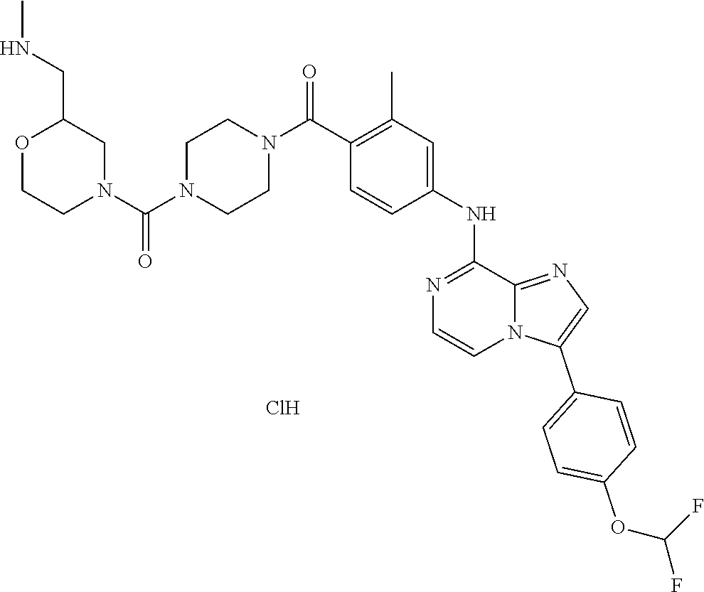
C1(C(N2CCN(C(=O)N3CCOC(CNC)C3)CC2)=O)=C(C)C=C(NC2=NC=CN3C2=NC=C3C2=CC=C(OC(F)F)C=C2)C=C1.Cl
